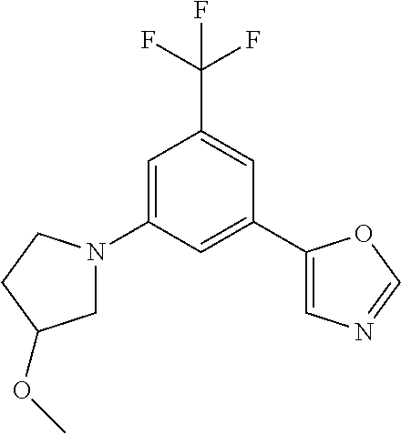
C1=C(N2CC(OC)CC2)C=C(C2=CN=CO2)C=C1C(F)(F)F
